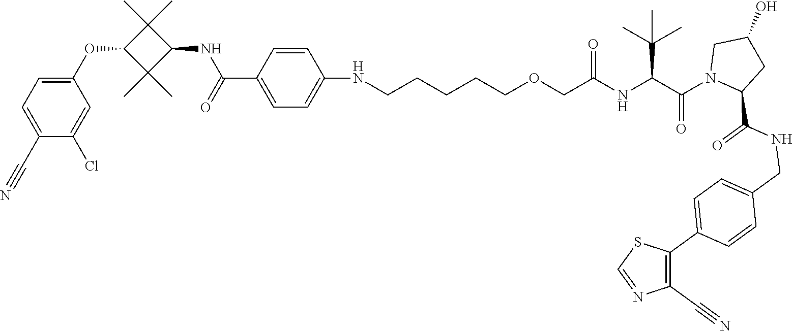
C1(C#N)=CC=C(OC2C(C)(C)C(NC(=O)C3=CC=C(NCCCCCOCC(NC(C(N4CC(O)CC4C(NCC4=CC=C(C5=C(C#N)N=CS5)C=C4)=O)=O)C(C)(C)C)=O)C=C3)C2(C)C)C=C1Cl
